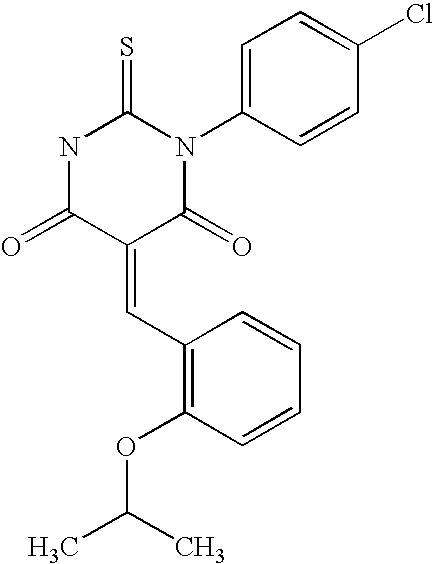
O=C1C(=CC2=C(OC(C)C)C=CC=C2)C(=O)N(C2=CC=C(Cl)C=C2)C(=S)N1
